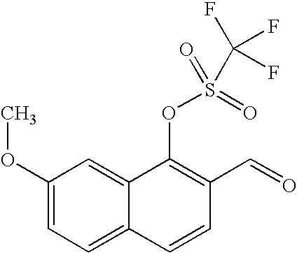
C1(OC)=CC=C2C(=C1)C(OS(=O)(=O)C(F)(F)F)=C(C=O)C=C2
